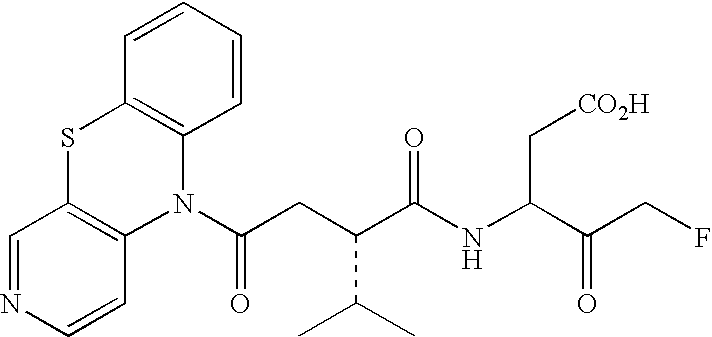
N1(C(=O)CC(C(C)C)C(NC(C[CO2H])C(CF)=O)=O)C2=C(SC3=C1C=CN=C3)C=CC=C2
